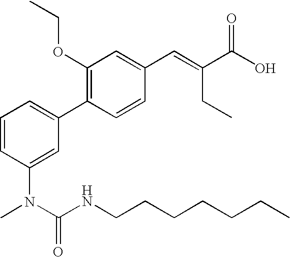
O(C1=C(C2=CC=CC(N(C(NCCCCCCC)=O)C)=C2)C=CC(C=C(C(O)=O)CC)=C1)CC
